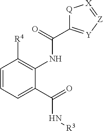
C1=CC=C(C(N[R3])=O)C(NC(C2=[Y][Z]=[X][Q]2)=O)=C1[R4]
